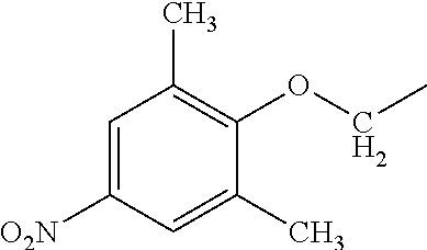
C1=C([O2N])C=C(C)C(OCC)=C1C
